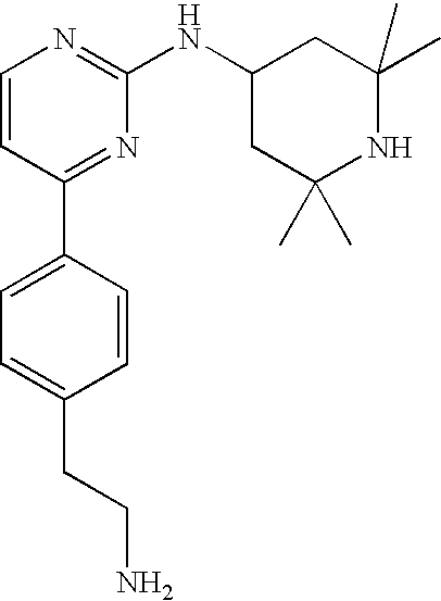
C1=CC(C2=CC=C(CCN)C=C2)=NC(NC2CC(C)(C)NC(C)(C)C2)=N1
